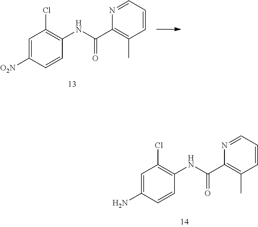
C1=C([O2N])C=CC(NC(C2=C(C)C=CC=N2)=O)=C1Cl.C1=C(N)C=CC(NC(C2=C(C)C=CC=N2)=O)=C1Cl
